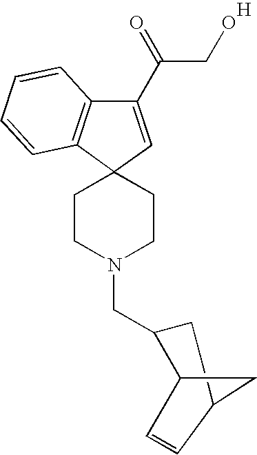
[H].C1(C(=O)CO)=CC2(C3=C1C=CC=C3)CCN(CC1C3C=CC(C1)C3)CC2
